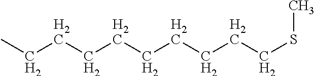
C(CCSC)CCCCCCC
